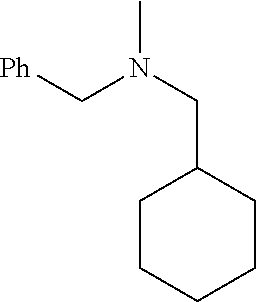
CN(CC1CCCCC1)C[Ph]
